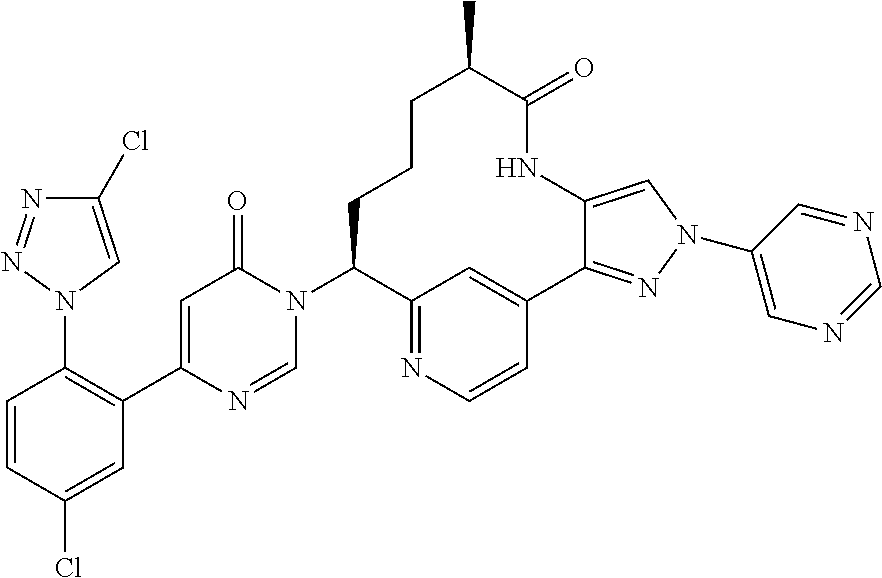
C1=CC(Cl)=CC(C2=CC(=O)N(C3CCCC(C)C(=O)NC4=CN(C5=CN=CN=C5)N=C4C4=CC3=NC=C4)C=N2)=C1N1N=NC(Cl)=C1
